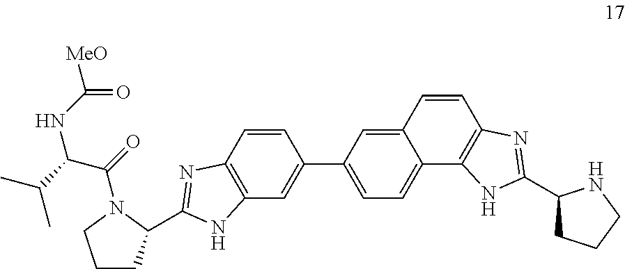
C12=C(C=CC(C3=CC=C4C(=C3)C=CC3=C4NC(C4CCCN4)=N3)=C1)N=C(C1CCCN1C(C(C(C)C)NC(=O)[MeO])=O)N2
